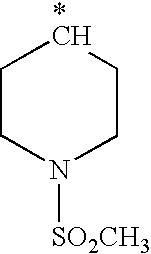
C1CN([SO2CH3])CC[*CH]1
